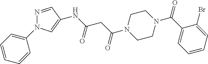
N1=CC(NC(CC(N2CCN(C(C3=CC=CC=C3Br)=O)CC2)=O)=O)=CN1C1=CC=CC=C1
